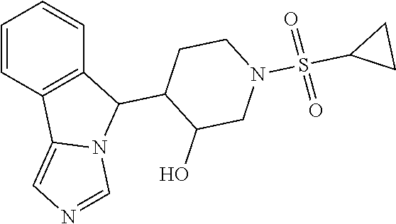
C1=CC2=C(C=C1)C(C1CCN(S(=O)(=O)C3CC3)CC1O)N1C2=CN=C1
